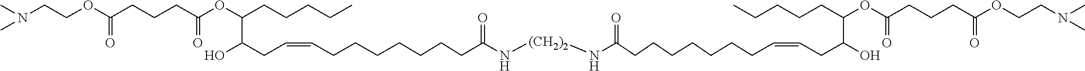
O(C(CCCC(OC(CCCCC)C(CC=CCCCCCCCC(N[(CH2)2]NC(=O)CCCCCCCC=CCC(O)C(CCCCC)OC(CCCC(OCCN(C)C)=O)=O)=O)O)=O)=O)CCN(C)C
